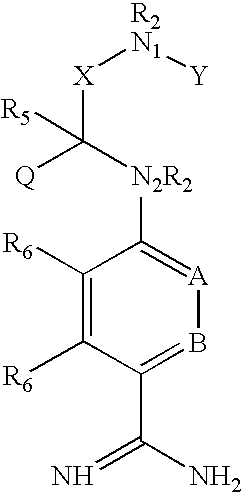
C1([R6])=C([R6])C(C(=N)N)=B[A]=C1[N2R2]C([X][R2N1][Y])([Q])[R5]
